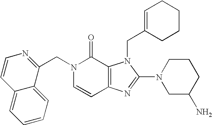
C(N1C=CC2=C(C1=O)N(CC1=CCCCC1)C(N1CC(N)CCC1)=N2)C1=NC=CC2=CC=CC=C12
